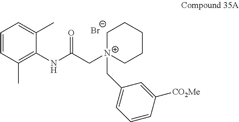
C1=CC(C)=C(NC(C[N+]2(CC3=CC=CC([CO2Me])=C3)CCCCC2)=O)C(C)=C1.[Br-]
